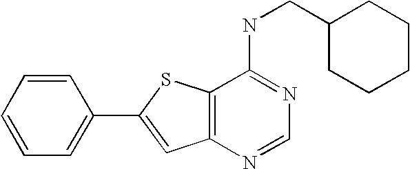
C1=CC=CC=C1C1=CC2=C(S1)C(NCC1CCCCC1)=NC=N2
